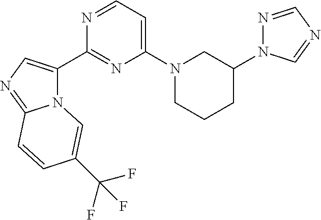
N1=CN=CN1C1CN(C2=CC=NC(C3=CN=C4N3C=C(C(F)(F)F)C=C4)=N2)CCC1
